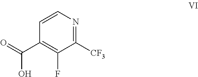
C1=CC(C(O)=O)=C(F)C([CF3])=N1
